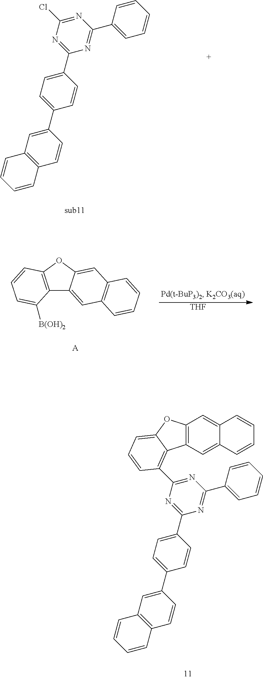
C1=C(C2=NC(C3=CC=C(C4=CC5=C(C=C4)C=CC=C5)C=C3)=NC(Cl)=N2)C=CC=C1.C1=C(C2=NC(C3=CC=C(C4=CC5=C(C=C4)C=CC=C5)C=C3)=NC(C3=C4C5=C(C=C6C(=C5)C=CC=C6)OC4=CC=C3)=N2)C=CC=C1.C12=C(OC3=CC4=C(C=C13)C=CC=C4)C=CC=C2[B(OH)2].[A].[THF]
